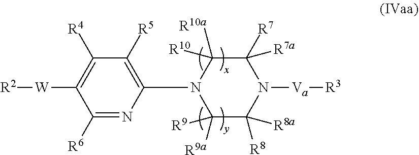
C1([R6])=NC(N2C([R9a])([R9])C([R8])([R8a])N([Va][R3])C([R7])([R7a])C2([R10a])[R10])=C([R5])C([R4])=C1[W][R2]
